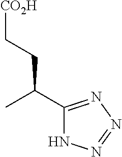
C1(C(C)CC[CO2H])=NN=NN1
